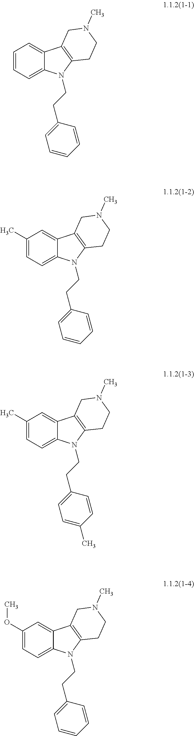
C1=CC=C2C(=C1)C1=C(N2CCC2=CC=CC=C2)CCN(C)C1.C1(C)=CC=C2C(=C1)C1=C(N2CCC2=CC=CC=C2)CCN(C)C1.C1(C)=CC=C2C(=C1)C1=C(N2CCC2=CC=C(C)C=C2)CCN(C)C1.C1(OC)=CC=C2C(=C1)C1=C(N2CCC2=CC=CC=C2)CCN(C)C1
